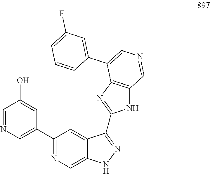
C1=NC=C(C2=NC=C3C(=C2)C(C2=NC4=C(N2)C=NC=C4C2=CC(F)=CC=C2)=NN3)C=C1O
